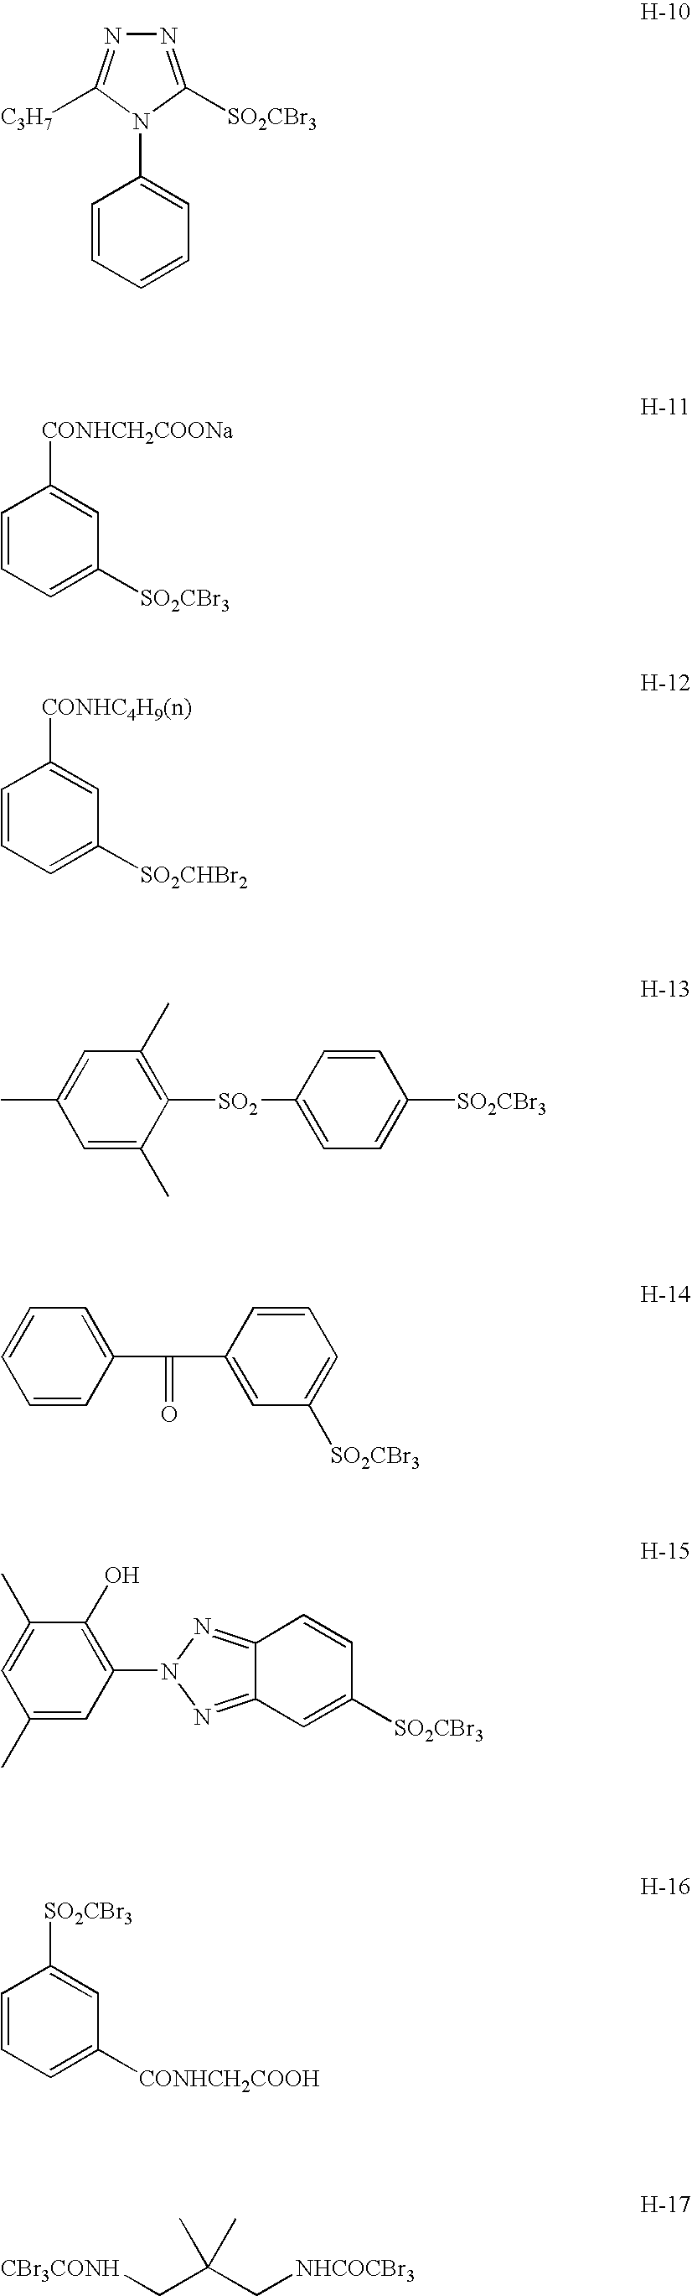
N1=C([SO2CBr3])N(C2=CC=CC=C2)C([C3H7])=N1.C1=CC=C([SO2CBr3])C=C1[CONHCH2COONa].C1=CC=C([SO2CHBr2])C=C1[CONHC4H9(n)].C1=C(C)C([SO2]C2=CC=C([SO2CBr3])C=C2)=C(C)C=C1C.C1=CC(C(=O)C2=CC([SO2CBr3])=CC=C2)=CC=C1.C1(C)=CC(N2N=C3C(=N2)C=C([SO2CBr3])C=C3)=C(O)C(C)=C1.C1=CC=C([CONHCH2COOH])C=C1[SO2CBr3].[CBr3CONH]CC(C[NHCOCBr3])(C)C
